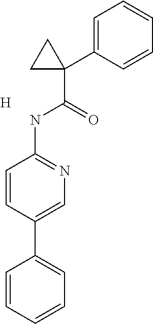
C1=C(C2(C(NC3=NC=C(C4=CC=CC=C4)C=C3)=O)CC2)C=CC=C1.[H]
